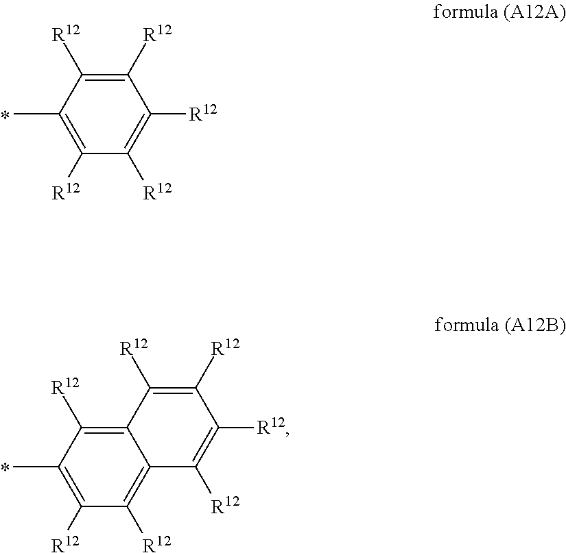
C1([R12])=C(C)C([R12])=C([R12])C([R12])=C1[R12].C12=C([R12])C([R12])=C(C)C([R12])=C1C([R12])=C([R12])C([R12])=C2[R12]
